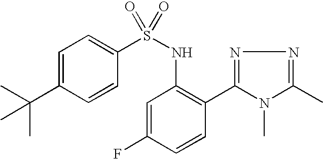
C1=C(C(C)(C)C)C=CC(S(NC2=C(C3=NN=C(C)N3C)C=CC(F)=C2)(=O)=O)=C1
